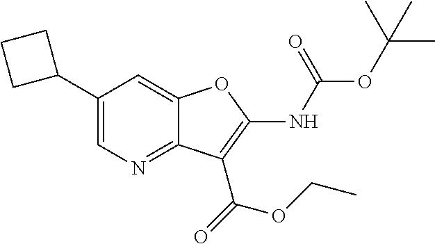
C1(C2CCC2)=CN=C2C(=C1)OC(NC(OC(C)(C)C)=O)=C2C(=O)OCC
